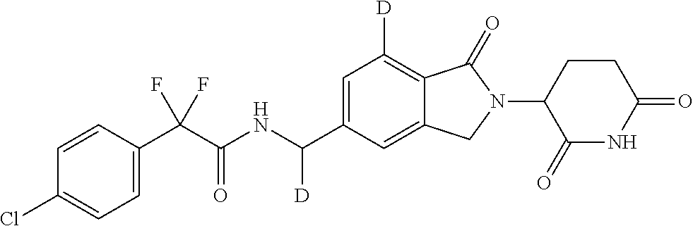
C1=CC(C(C(NC(C2=CC([D])=C3C(=C2)CN(C2C(=O)NC(=O)CC2)C3=O)[D])=O)(F)F)=CC=C1Cl
